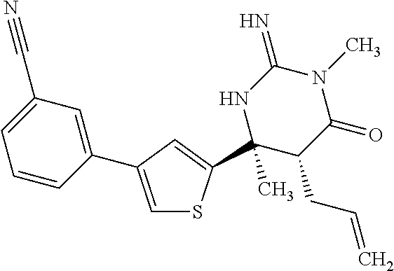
C1(C)(C2=CC(C3=CC(C#N)=CC=C3)=CS2)C(CC=C)C(=O)N(C)C(=N)N1
